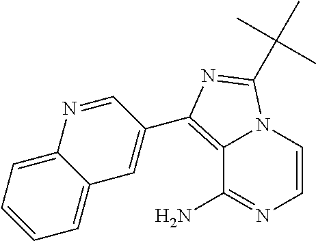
C1=CN2C(=C(C3=CC4=CC=CC=C4N=C3)N=C2C(C)(C)C)C(N)=N1
